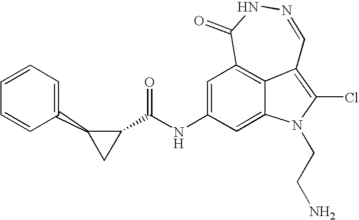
C1(=O)C2=C3C(=C(Cl)N(CCN)C3=CC(NC(C3C(C4=CC=CC=C4)C3)=O)=C2)C=NN1
